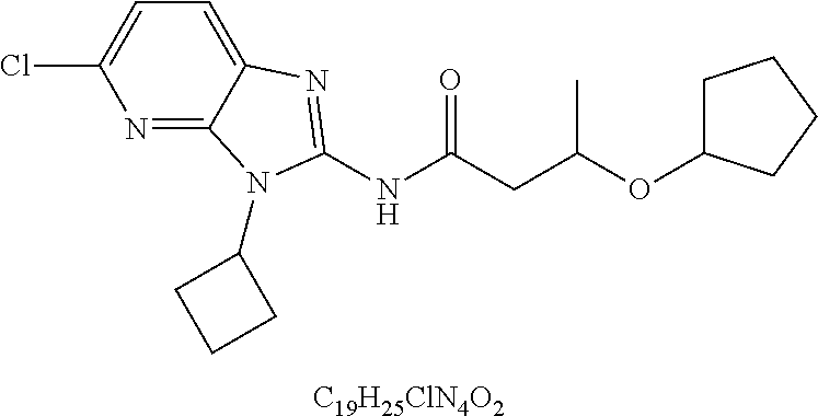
[C19H25ClN4O2].N(C(CC(OC1CCCC1)C)=O)C1=NC2=CC=C(Cl)N=C2N1C1CCC1
